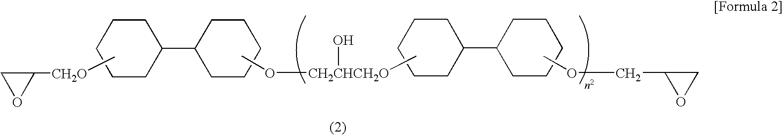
C1(C2CCCCC2)CCCCC1.C1C([CH2O]C)O1.C1C(C2CCCCC2)CCCC1.CO[CH2CHCH2O](C)O.COCC1CO1
